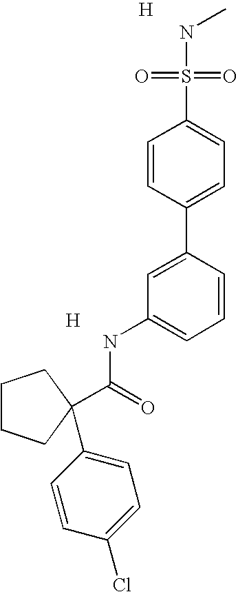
[H].C1=C(C2=CC=C(S(=O)(=O)NC)C=C2)C=CC=C1NC(=O)C1(C2=CC=C(Cl)C=C2)CCCC1.[H]
